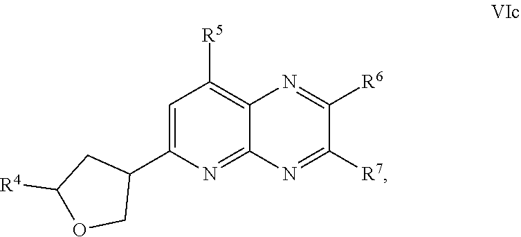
C1=C(C2CC([R4])OC2)N=C2C(=C1[R5])N=C([R6])C([R7])=N2
